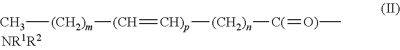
C[(CH2)m][(CH]=[CH)p][(CH2)n][C(]=[O)]C
